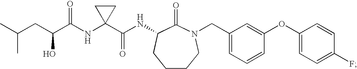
CC(CC(C(NC1(C(NC2C(=O)N(CC3=CC=CC(OC4=CC=C(F)C=C4)=C3)CCCC2)=O)CC1)=O)O)C
